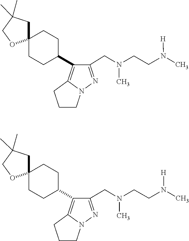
N(C)(CC1=NN2C(=C1C1CCC3(CC(C)(C)CO3)CC1)CCC2)CCN([H])C.N(C)(CC1=NN2C(=C1C1CCC3(CC(C)(C)CO3)CC1)CCC2)CCN([H])C
